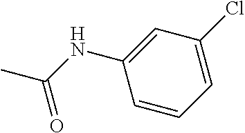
CC(NC1=CC(Cl)=CC=C1)=O
